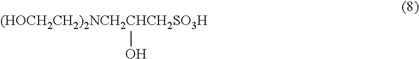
[(HOCH2CH2)2NCH2CHCH2SO3H]O
